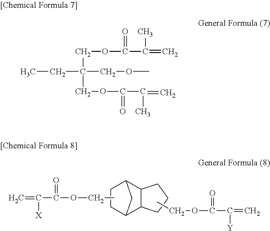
C12C3CCC(C1CCC2)C3.C(OC(=O)C([Y])=C)C.C=C([X])C(=O)OCC.C(C(COC)(CC)COC(=O)C(C)=C)OC(=O)C(C)=C
